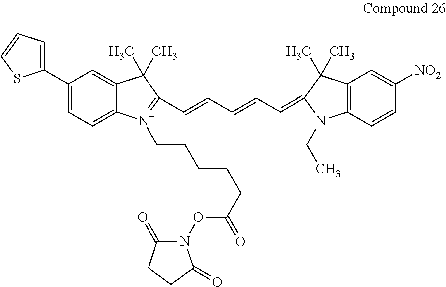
C1(C2=CC=CS2)=CC=C2C(=C1)C(C)(C)C(C=CC=CC=C1C(C)(C)C3=C(N1CC)C=CC([NO2])=C3)=[N+]2CCCCCC(=O)ON1C(=O)CCC1=O
